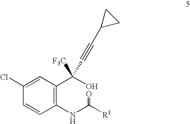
C1(NC([R1])=O)=C(C(O)([F3C])C#CC2CC2)C=C(Cl)C=C1
